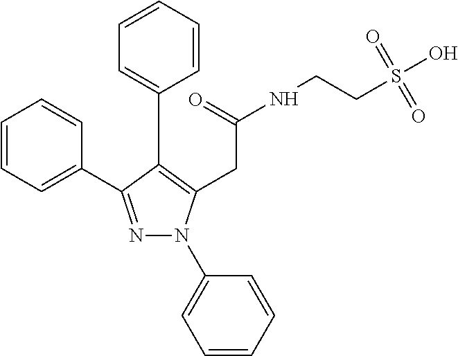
N1=C(C2=CC=CC=C2)C(C2=CC=CC=C2)=C(CC(=O)NCCS(O)(=O)=O)N1C1=CC=CC=C1
